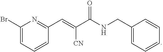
C1(Br)=CC=CC(C=C(C(NCC2=CC=CC=C2)=O)[CN])=N1
